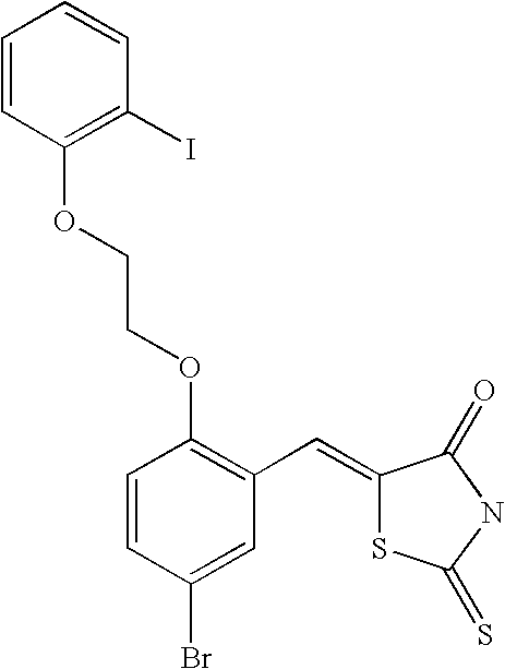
C1=CC(OCCOC2=C(C=C3SC(=S)NC3=O)C=C(Br)C=C2)=C(I)C=C1
